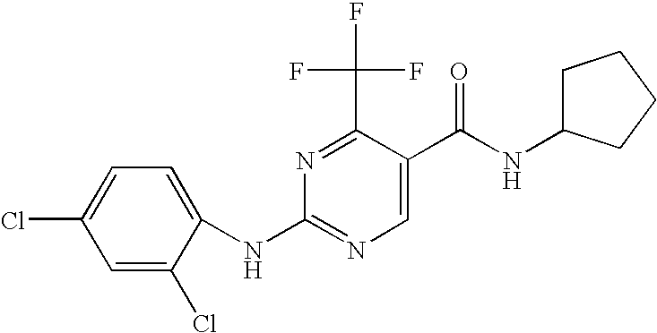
C1(C(F)(F)F)=NC(NC2=CC=C(Cl)C=C2Cl)=NC=C1C(NC1CCCC1)=O
